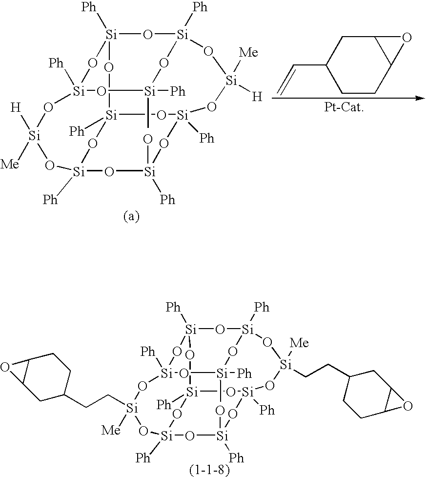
[Si]12([Ph])O[Si]3([Ph])O[Si]([Ph])(C)O[Si]([Ph])(O1)O[Si]([Me])([H])O[Si]1([Ph])O[Si]([Ph])(O)O[Si]([Ph])(O[Si]([Ph])(O2)O1)O[Si]([Me])([H])O3.C12CC(C=C)CCC1O2.[Si]12([Ph])O[Si]3([Ph])O[Si]([Ph])(C)O[Si]([Ph])(O1)O[Si]([Me])(CCC1CC4C(CC1)O4)O[Si]1([Ph])O[Si]([Ph])(O)O[Si]([Ph])(O[Si]([Ph])(O2)O1)O[Si]([Me])(CCC1CCC2C(C1)O2)O3
